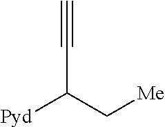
C#CC([Pyd])C[Me]
